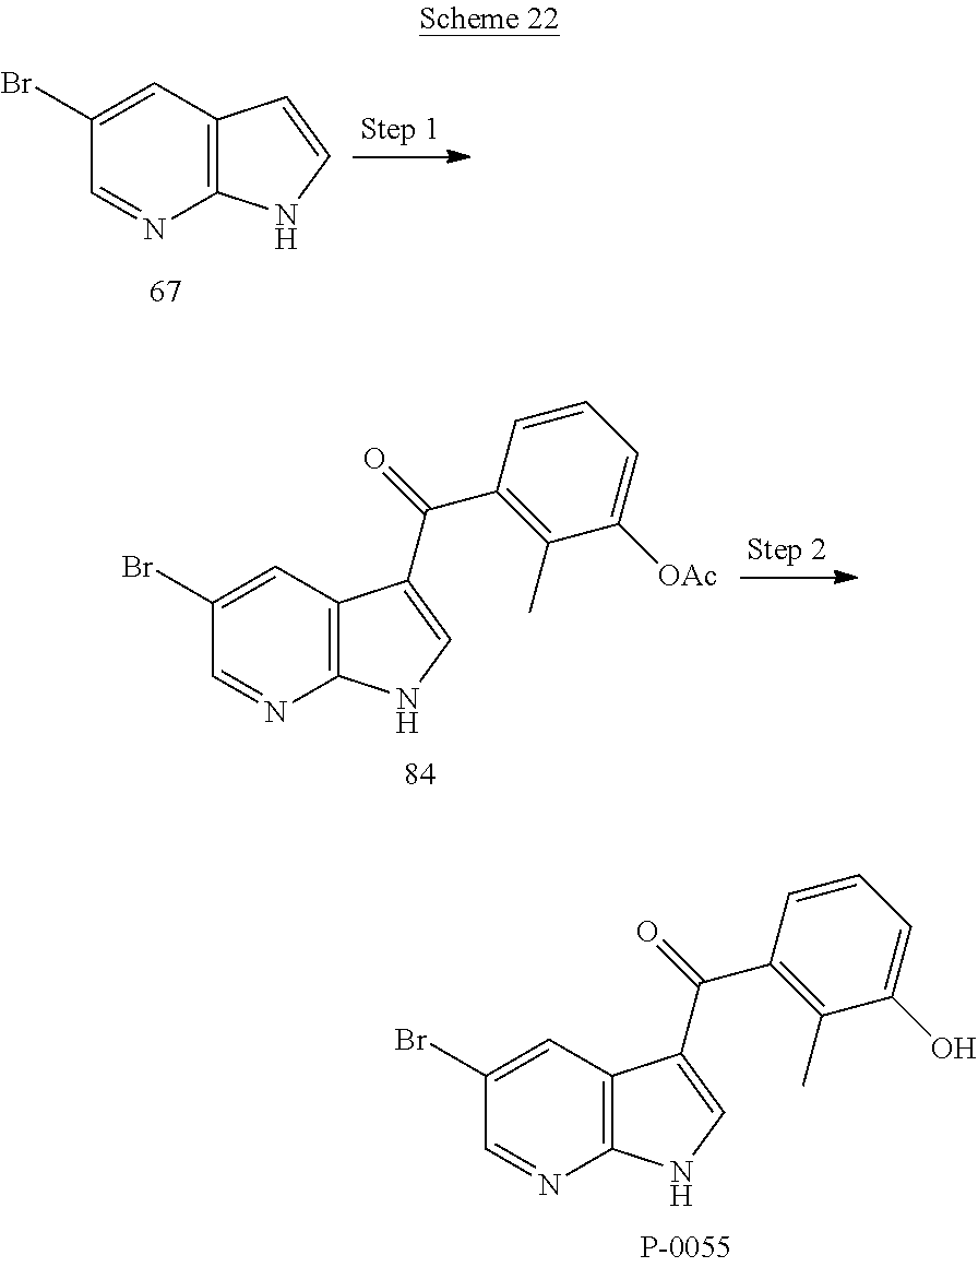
C12=C(C=C(Br)C=N1)C=CN2.C12=C(C=C(Br)C=N1)C(C(=O)C1=C(C)C([OAc])=CC=C1)=CN2.C12=C(C=C(Br)C=N1)C(C(=O)C1=C(C)C(O)=CC=C1)=CN2
